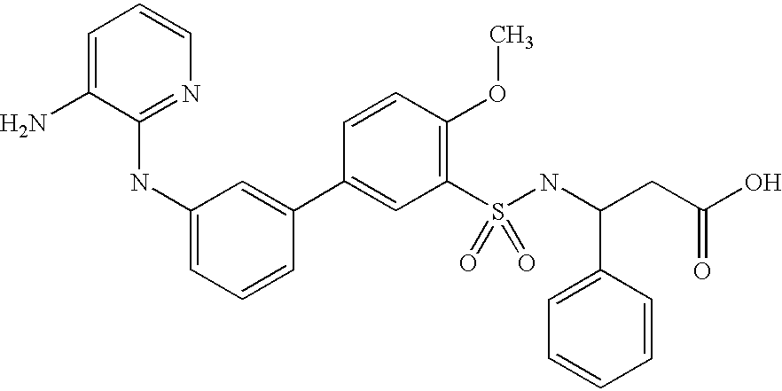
C1=C(N)C(NC2=CC=CC(C3=CC(S(NC(CC(O)=O)C4=CC=CC=C4)(=O)=O)=C(OC)C=C3)=C2)=NC=C1
